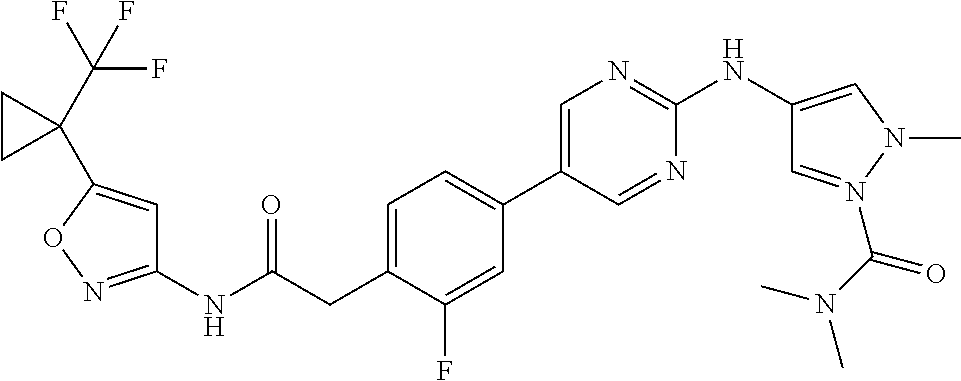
C1(NC(=O)CC2=CC=C(C3=CN=C(NC4=CN(C)N(C(=O)N(C)C)=C4)N=C3)C=C2F)=NOC(C2(C(F)(F)F)CC2)=C1
